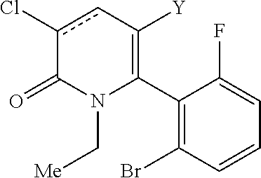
C1(C2=C([Y])cc(Cl)C(=O)N2C[Me])=C(Br)C=CC=C1F
